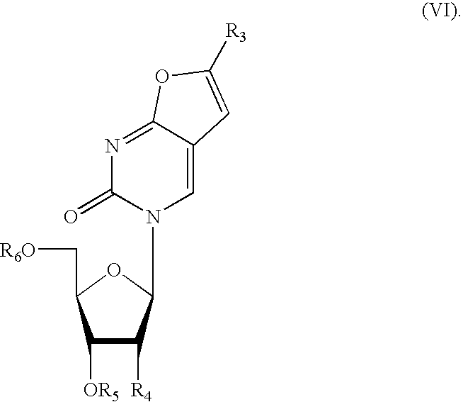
N1=C2C(=CN(C3C([R4])C([OR5])C(C[R6O])O3)C1=O)C=C([R3])O2
